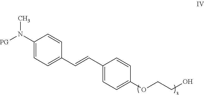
[PG]N(C1=CC=C(C=CC2=CC=C(OCCO)C=C2)C=C1)C
